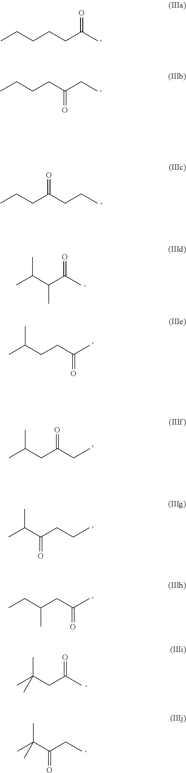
C(CCCC(C)=O)C.C(CCC(CC)=O)C.CCCC(CCC)=O.CC(C(C(C)=O)C)C.C(CCC(C)=O)(C)C.CC(CC(CC)=O)C.CC(C(CCC)=O)C.C(C(CC(C)=O)C)C.CC(CC(C)=O)(C)C.CC(C(CC)=O)(C)C
